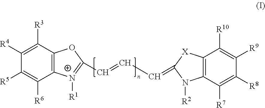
C1([R5])=C([R6])C2=C(C([R3])=C1[R4])OC(C=CC=C1N([R2])C3=C(C([R10])=C([R9])C([R8])=C3[R7])[X]1)=[N+]2[R1]
